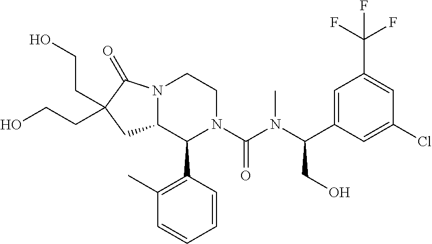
N12C(C(C3=C(C)C=CC=C3)N(C(N(C(CO)C3=CC(C(F)(F)F)=CC(Cl)=C3)C)=O)CC1)CC(CCO)(CCO)C2=O
